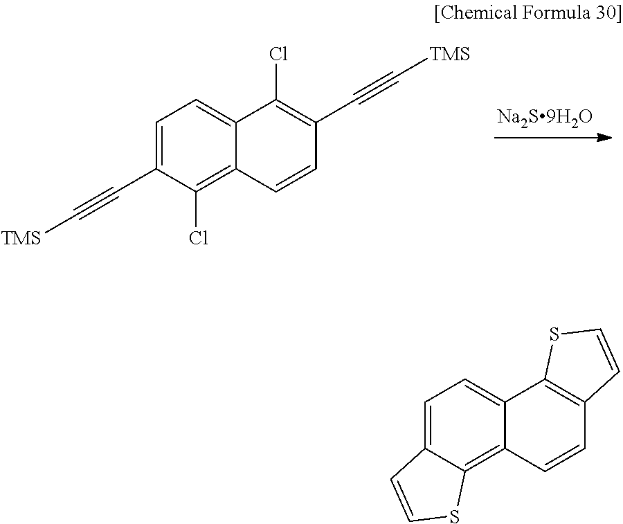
C1=C(C#C[TMS])C(Cl)=C2C(=C1)C(Cl)=C(C#C[TMS])C=C2.C1=C2C(=C3C(=C1)C1=C(C=C3)C=CS1)SC=C2
